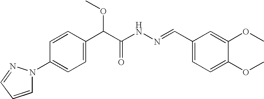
C1=CC(C(C(NN=CC2=CC=C(OC)C(OC)=C2)=O)OC)=CC=C1N1C=CC=N1
